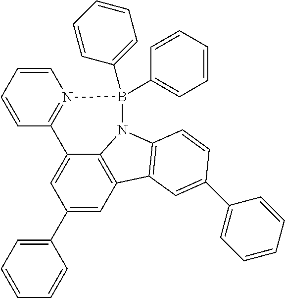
C1(C2=CC=CC=C2)=CC2=C3C(=C1)C1=N(C=CC=C1)B(C1=CC=CC=C1)(C1=CC=CC=C1)N3C1=C2C=C(C2=CC=CC=C2)C=C1
